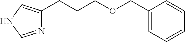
N1=CNC=C1CCCOCC1=CC=CC=C1
